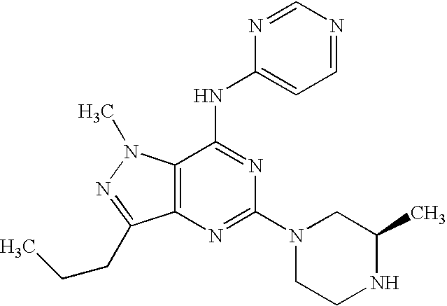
C12=C(N=C(N3CCNC(C)C3)N=C1NC1=CC=NC=N1)C(CCC)=NN2C
